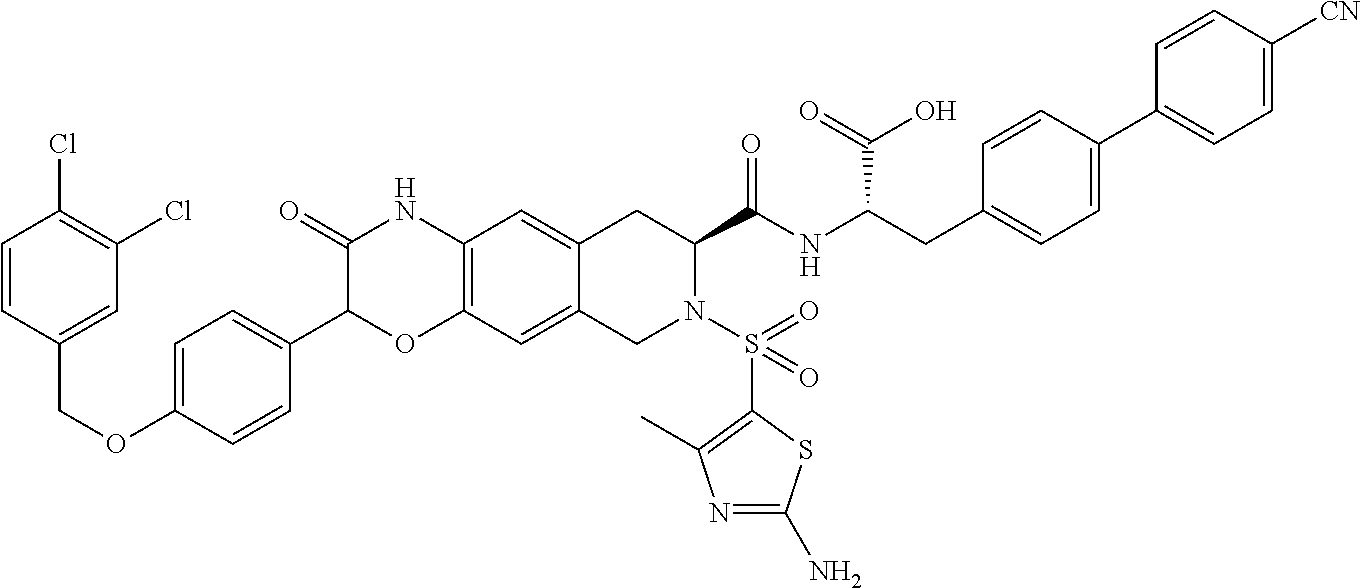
C12=C(C=C3C(=C1)CC(C(NC(CC1=CC=C(C4=CC=C([CN])C=C4)C=C1)C(=O)O)=O)N(S(=O)(C1=C(C)N=C(N)S1)=O)C3)OC(C1=CC=C(OCC3=CC(Cl)=C(Cl)C=C3)C=C1)C(=O)N2
